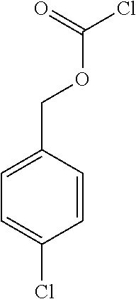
C1=C(Cl)C=CC(COC(Cl)=O)=C1
